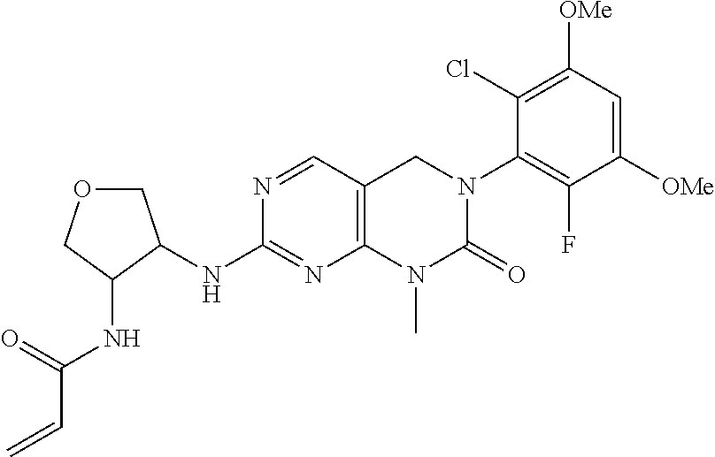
N(C1=NC2=C(C=N1)CN(C1=C(F)C([OMe])=CC([OMe])=C1Cl)C(=O)N2C)C1C(NC(C=C)=O)COC1
